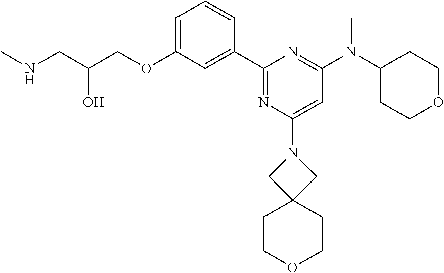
C1=C(OCC(CNC)O)C=C(C2=NC(N3CC4(C3)CCOCC4)=CC(N(C3CCOCC3)C)=N2)C=C1
